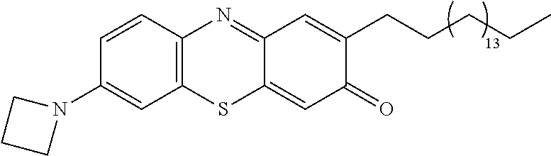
C1(N2CCC2)=CC2=C(C=C1)N=C1C(=CC(=O)C(CCCCC)=C1)S2
